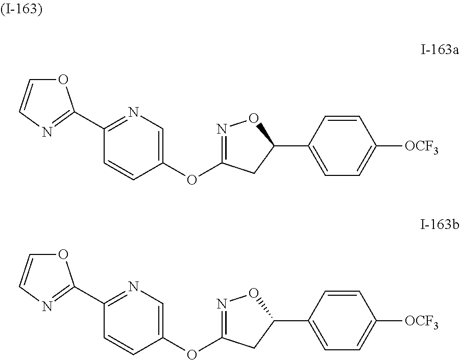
C1(OC2=NOC(C3=CC=C([OCF3])C=C3)C2)=CN=C(C2=NC=CO2)C=C1.C1(OC2=NOC(C3=CC=C([OCF3])C=C3)C2)=CN=C(C2=NC=CO2)C=C1
